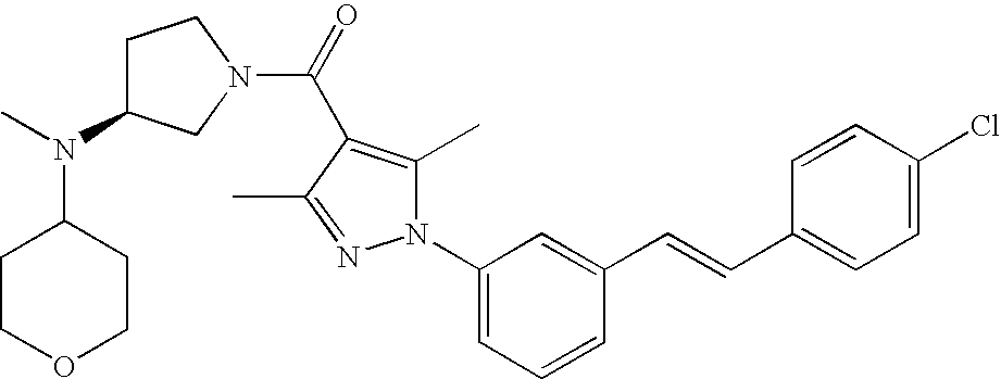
N1(C2=CC=CC(C=CC3=CC=C(Cl)C=C3)=C2)C(C)=C(C(=O)N2CC(N(C)C3CCOCC3)CC2)C(C)=N1
